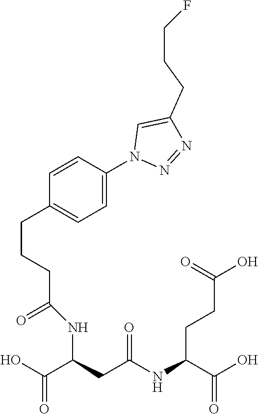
OC(C(CC(NC(C(O)=O)CCC(=O)O)=O)NC(=O)CCCC1=CC=C(N2N=NC(CCCF)=C2)C=C1)=O
